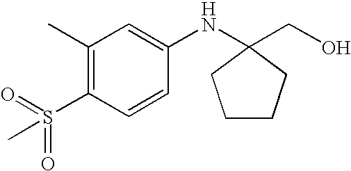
C1(C)=C(S(=O)(=O)C)C=CC(NC2(CO)CCCC2)=C1
